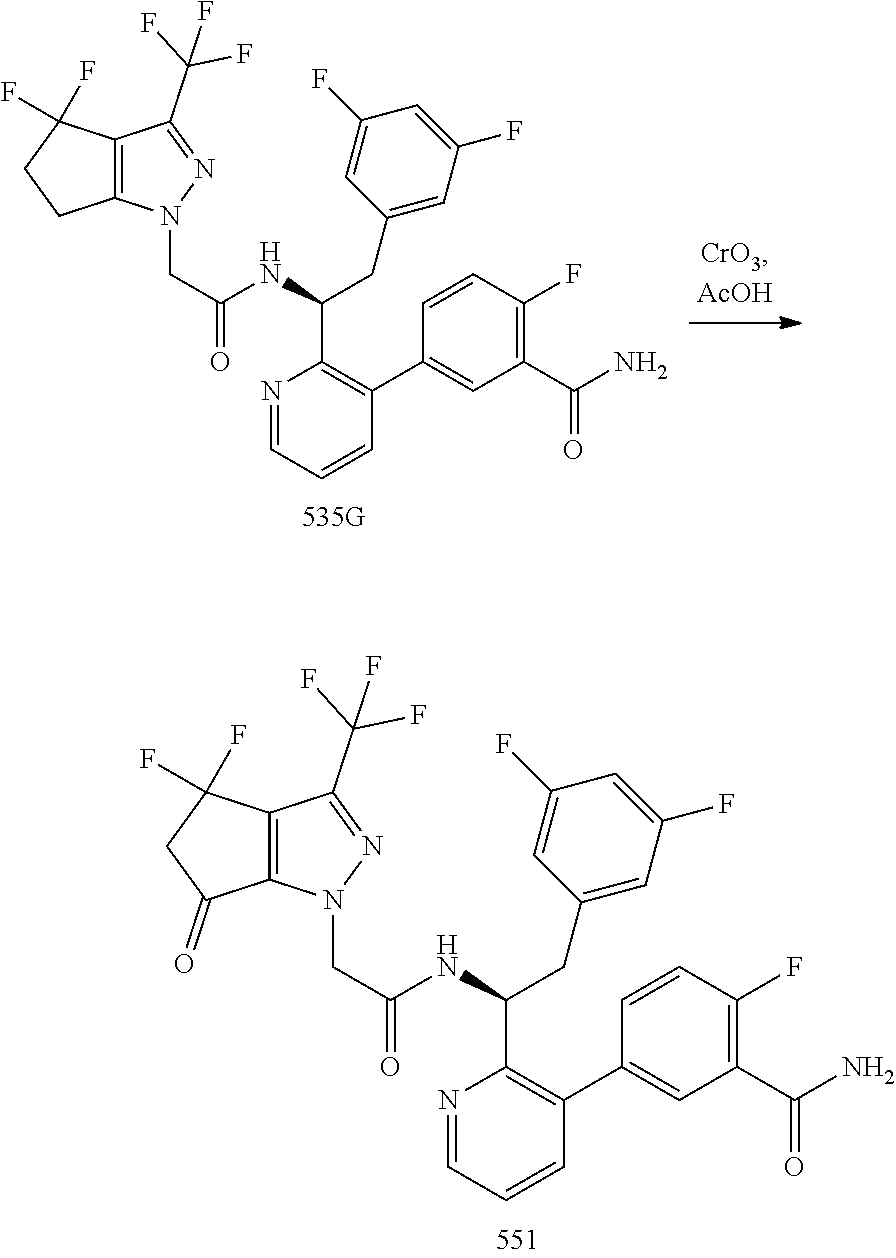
C12=C(N(CC(NC(CC3=CC(F)=CC(F)=C3)C3=C(C4=CC(C(N)=O)=C(F)C=C4)C=CC=N3)=O)N=C1C(F)(F)F)C(=O)CC2(F)F.C12=C(N(CC(NC(CC3=CC(F)=CC(F)=C3)C3=C(C4=CC(C(N)=O)=C(F)C=C4)C=CC=N3)=O)N=C1C(F)(F)F)CCC2(F)F
